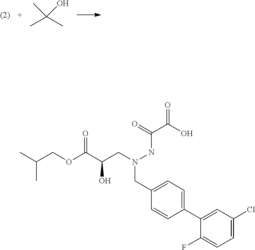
CC(C)(C)O.C(C)(COC(=O)C(CN(CC1=CC=C(C2=CC(Cl)=CC=C2F)C=C1)NC(=O)C(=O)O)O)C
